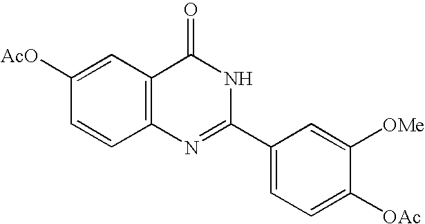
C1=CC([AcO])=CC2=C1N=C(C1=CC=C([OAc])C([OMe])=C1)NC2=O
